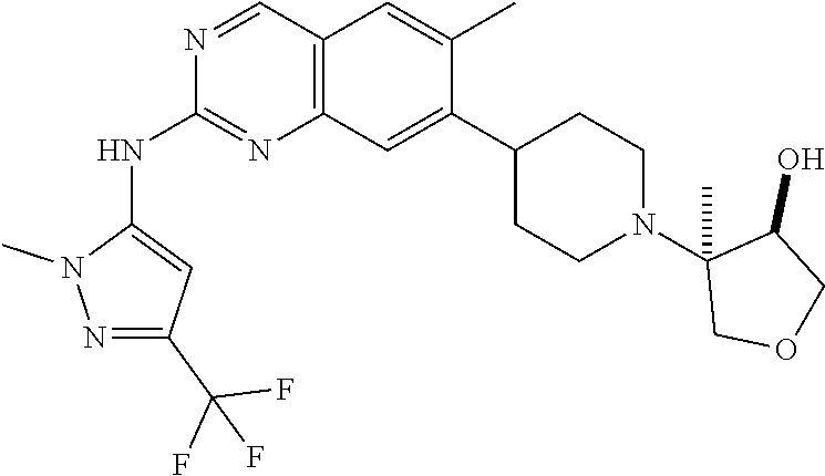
C12=C(C=C(C3CCN(C4(C)COCC4O)CC3)C(C)=C1)N=C(NC1=CC(C(F)(F)F)=NN1C)N=C2
